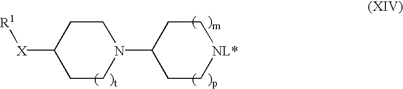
C1(N2CCC([X][R1])CC2)CC[NL*]CC1
